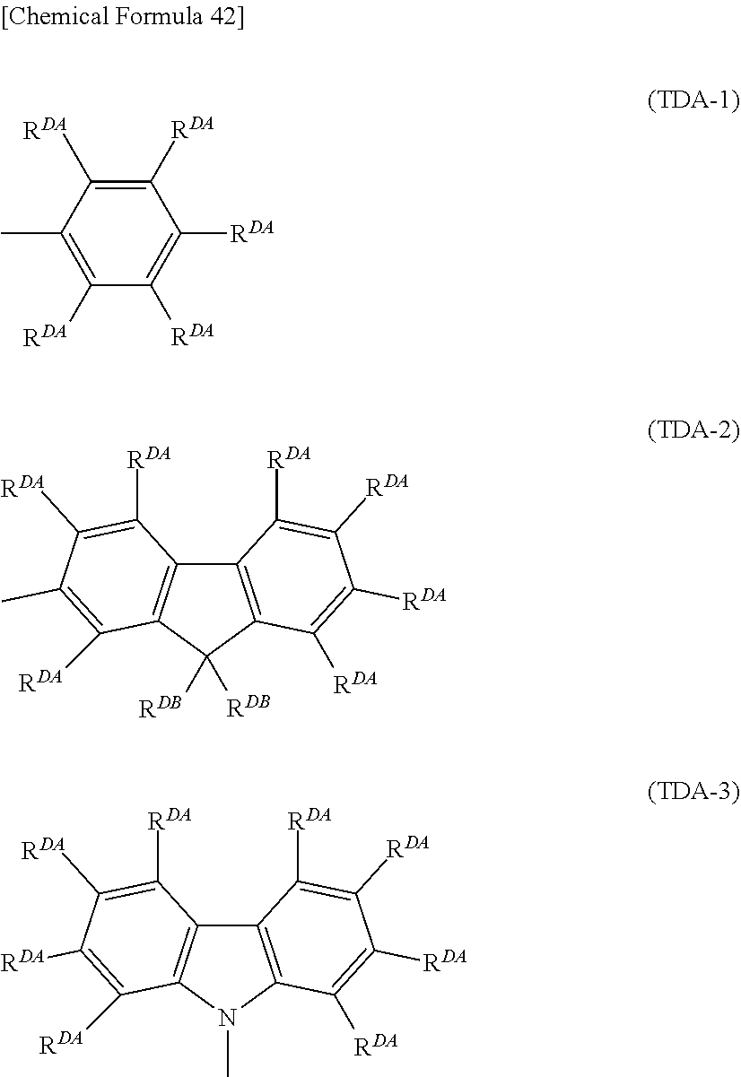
C1([RDA])=C([RDA])C(C)=C([RDA])C([RDA])=C1[RDA].C12=C(C([RDB])([RDB])C3=C1C([RDA])=C([RDA])C(C)=C3[RDA])C([RDA])=C([RDA])C([RDA])=C2[RDA].C12=C(N(C)C3=C1C([RDA])=C([RDA])C([RDA])=C3[RDA])C([RDA])=C([RDA])C([RDA])=C2[RDA]
